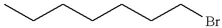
CCCCCCCBr
